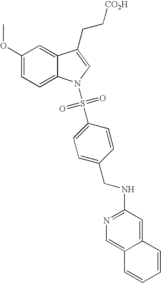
C12=CC(OC)=CC=C1N(S(C1=CC=C(CNC3=NC=C4C(=C3)C=CC=C4)C=C1)(=O)=O)C=C2CC[CO2H]
